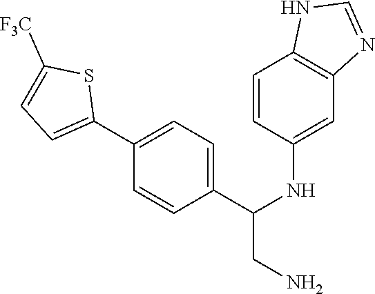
C1(C(NC2=CC3=C(C=C2)NC=N3)CN)=CC=C(C2=CC=C([F3C])S2)C=C1
